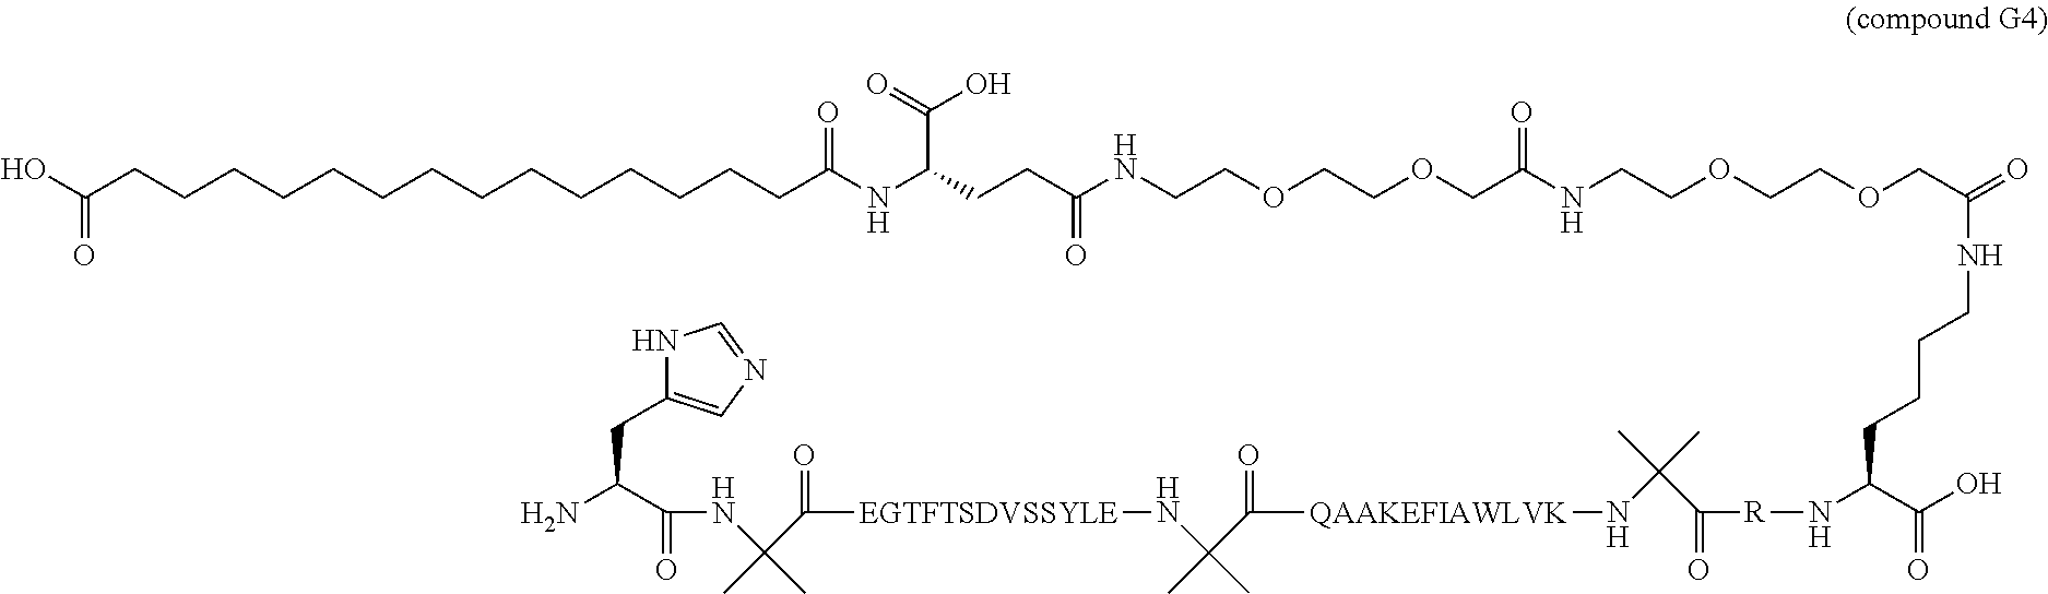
OC(CCCCCCCCCCCCCCC(=O)NC(CCC(NCCOCCOCC(=O)NCCOCCOCC(=O)NCCCCC(C(=O)O)N[R]C(=O)C(C)(C)N[QAAKEFIAWLVK]C(=O)C(C)(N[EGTFTSDVSSYLE]C(=O)C(C)(NC(=O)C(N)CC1=CN=CN1)C)C)=O)C(=O)O)=O
